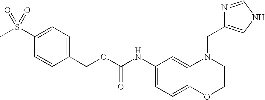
C1(NC(OCC2=CC=C(S(C)(=O)=O)C=C2)=O)=CC=C2C(=C1)N(CC1=CNC=N1)CCO2
